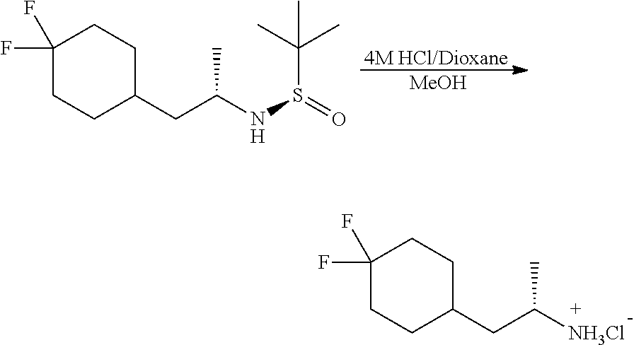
[4M HCl/Dioxane].[MeOH].C1(F)(F)CCC(CC(NS(=O)C(C)(C)C)C)CC1.C1(F)(F)CCC(CC([NH3Cl])C)CC1
